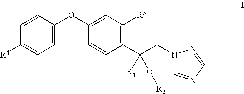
C1=CC(OC2=CC([R3])=C(C(CN3C=NC=N3)([R1])O[R2])C=C2)=CC=C1[R4]
